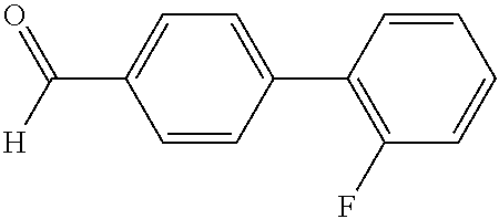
C(C1=CC=C(C2=C(F)C=CC=C2)C=C1)([H])=O
